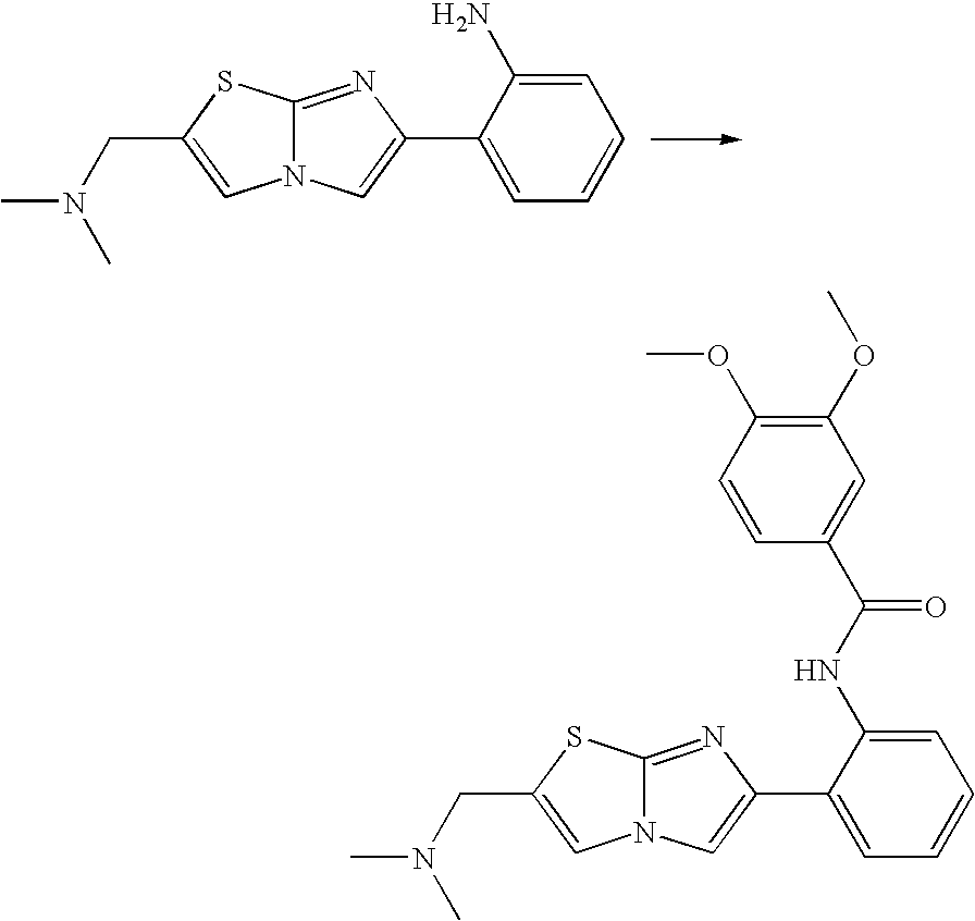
C1=C(N)C(C2=CN3C(=N2)SC(CN(C)C)=C3)=CC=C1.C1=C(NC(C2=CC(OC)=C(OC)C=C2)=O)C(C2=CN3C(=N2)SC(CN(C)C)=C3)=CC=C1
